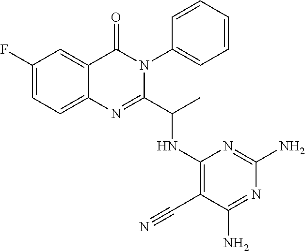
C1(F)=CC=C2C(=C1)C(=O)N(C1=CC=CC=C1)C(C(C)NC1=C(C#N)C(N)=NC(N)=N1)=N2
